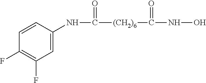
N(C([(CH2)6]C(NO)=O)=O)C1=CC(F)=C(F)C=C1
